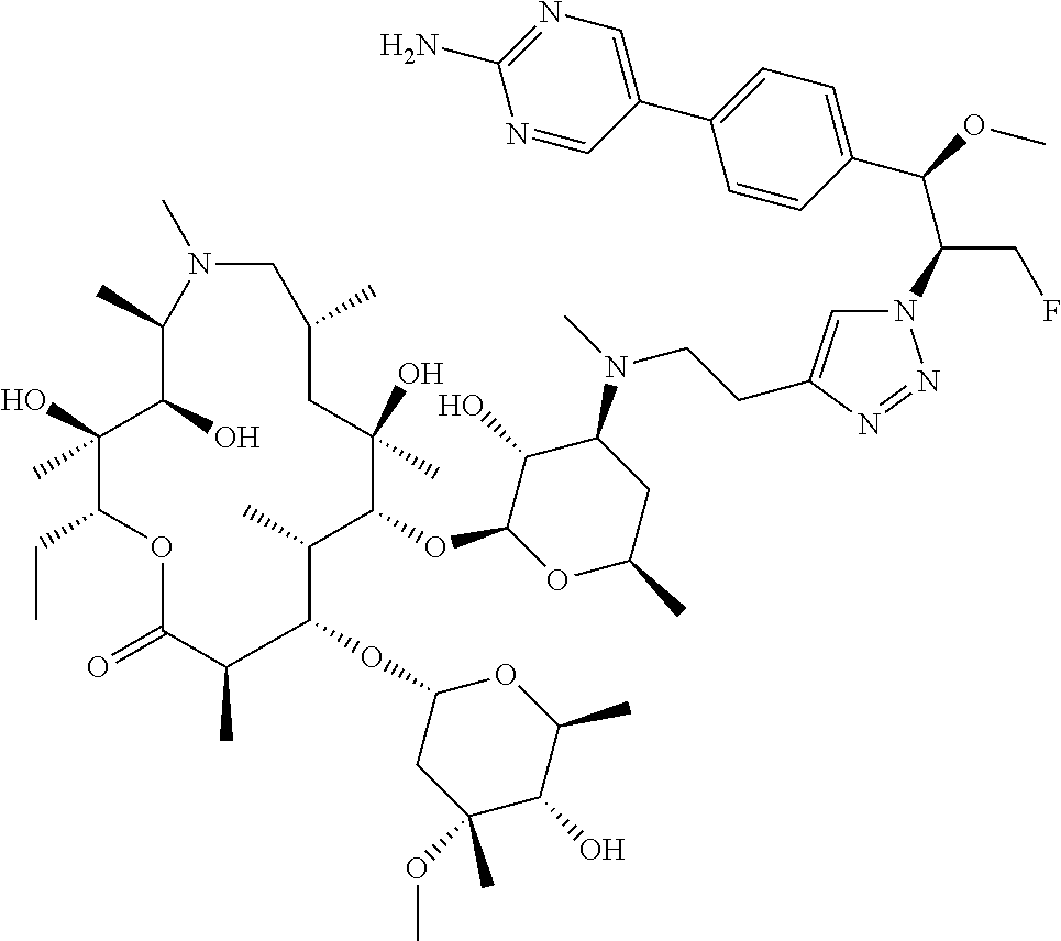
C1(C(OC)C(CF)N2C=C(CCN(C3C(O)C(OC4C(C)C(OC5CC(OC)(C)C(O)C(C)O5)C(C)C(=O)OC(CC)C(O)(C)C(O)C(C)N(C)CC(C)CC4(O)C)OC(C)C3)C)N=N2)=CC=C(C2=CN=C(N)N=C2)C=C1
